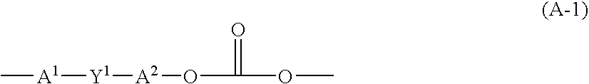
[A1]([Y1][A2]OC(=O)OC)C
